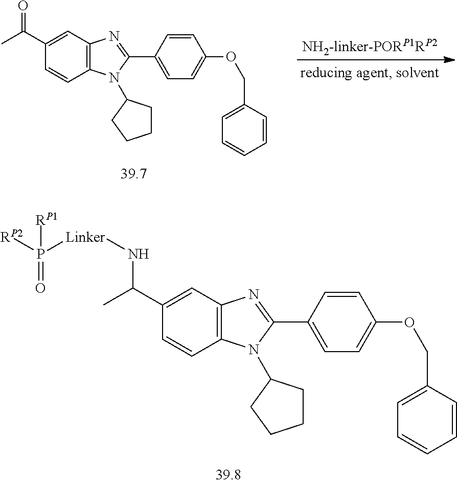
C1(C(C)=O)=CC2=C(C=C1)N(C1CCCC1)C(C1=CC=C(OCC3=CC=CC=C3)C=C1)=N2.C1(C(C)N[Linker]P(=O)([RP2])[RP1])=CC2=C(C=C1)N(C1CCCC1)C(C1=CC=C(OCC3=CC=CC=C3)C=C1)=N2
